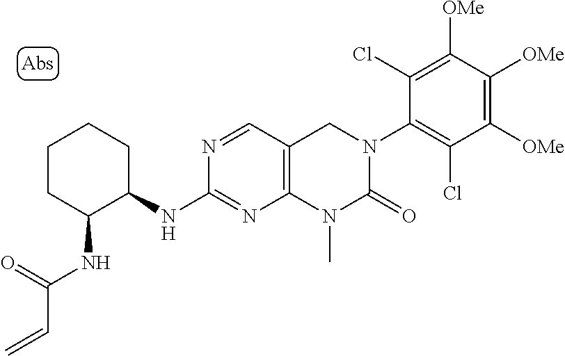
C1([OMe])=C([OMe])C([OMe])=C(Cl)C(N2C(=O)N(C)C3=C(C2)C=NC(NC2CCCCC2NC(C=C)=O)=N3)=C1Cl
